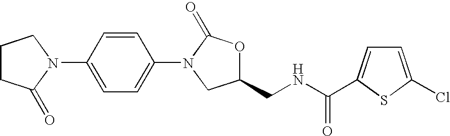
C1CC(=O)N(C2=CC=C(N3CC(CNC(=O)C4=CC=C(Cl)S4)OC3=O)C=C2)C1
